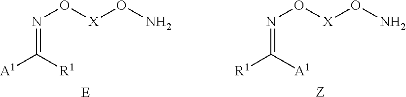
N(O[X]ON)=C([A1])[R1].N(O[X]ON)=C([R1])[A1]
